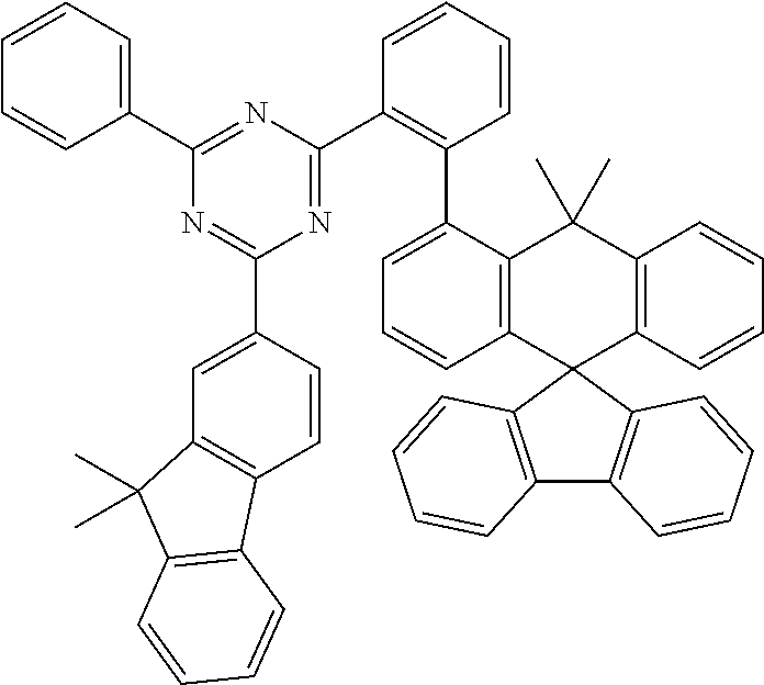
C12=C(C=CC=C1C1=C(C3=NC(C4=CC5=C(C=C4)C4=C(C5(C)C)C=CC=C4)=NC(C4=CC=CC=C4)=N3)C=CC=C1)C1(C3=C(C2(C)C)C=CC=C3)C2=C(C3=C1C=CC=C3)C=CC=C2
